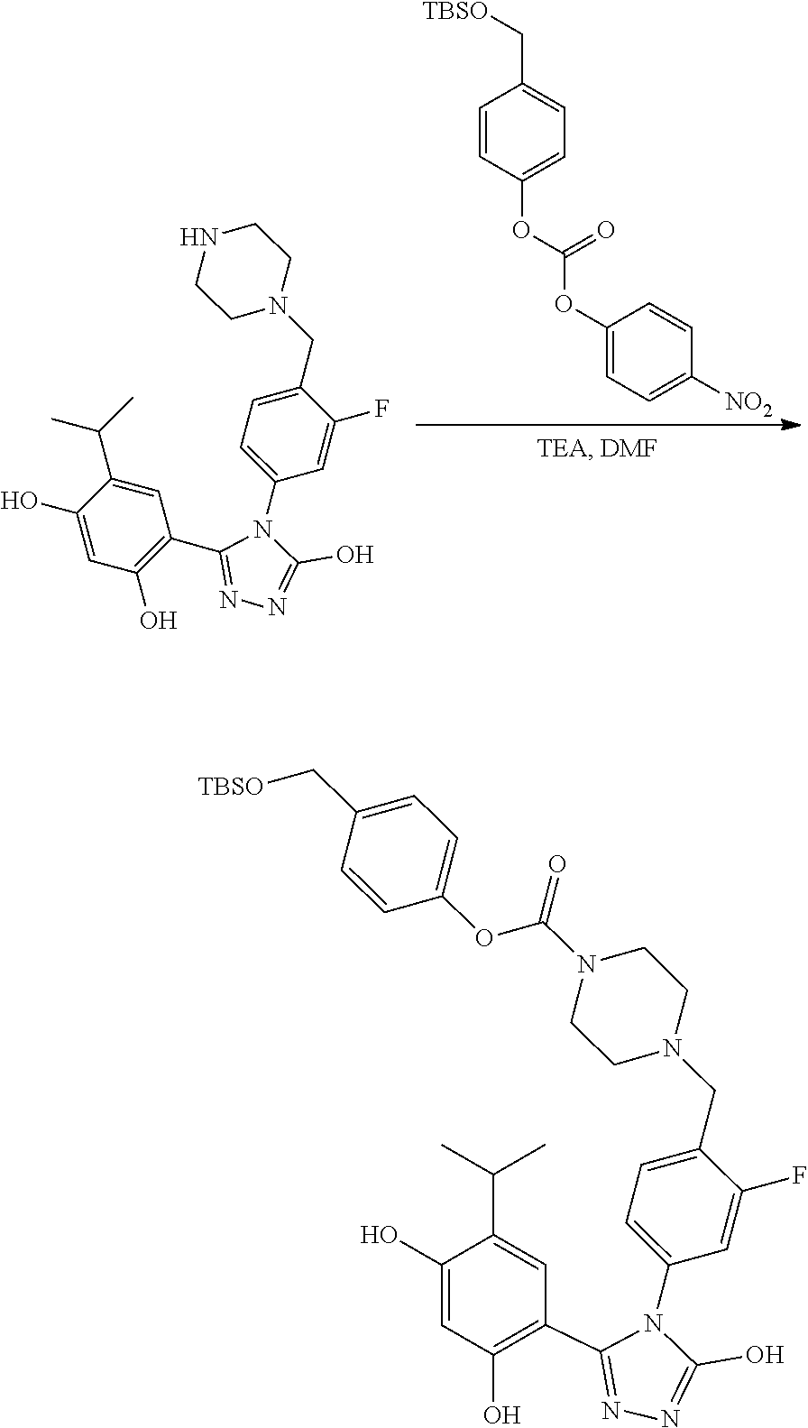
C1(C2=C(O)C=C(O)C(C(C)C)=C2)=NN=C(O)N1C1=CC=C(CN2CCN(C(OC3=CC=C(C[TBSO])C=C3)=O)CC2)C(F)=C1.C1(C2=C(O)C=C(O)C(C(C)C)=C2)=NN=C(O)N1C1=CC=C(CN2CCNCC2)C(F)=C1.C1=CC(OC(OC2=CC=C([NO2])C=C2)=O)=CC=C1C[TBSO]
